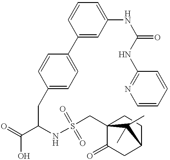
C1(C2=CC=C(CC(C(=O)O)NS(=O)(=O)CC34C(=O)CC(CC3)C4(C)C)C=C2)=CC(NC(=O)NC2=NC=CC=C2)=CC=C1
